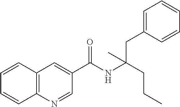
C1=CC2=C(C=C1)N=CC(C(NC(CCC)(CC1=CC=CC=C1)C)=O)=C2
